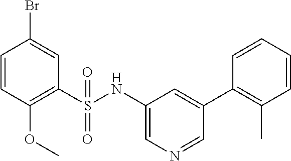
C1=CC(OC)=C(S(NC2=CN=CC(C3=C(C)C=CC=C3)=C2)(=O)=O)C=C1Br
